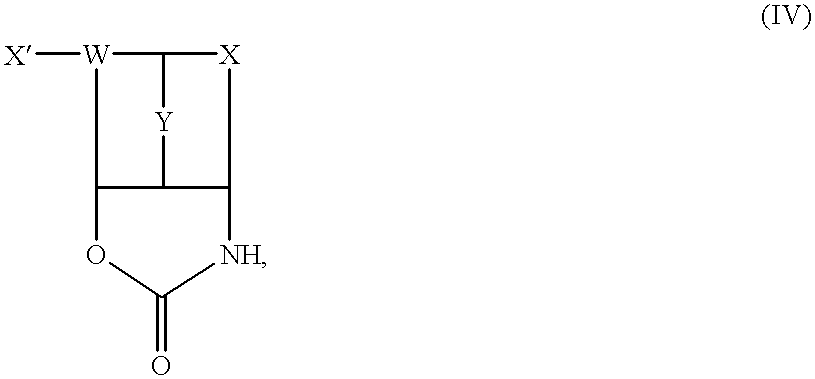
[W]1([X])C2[Y]C3C([X]2)[NH]C(=O)OC13
